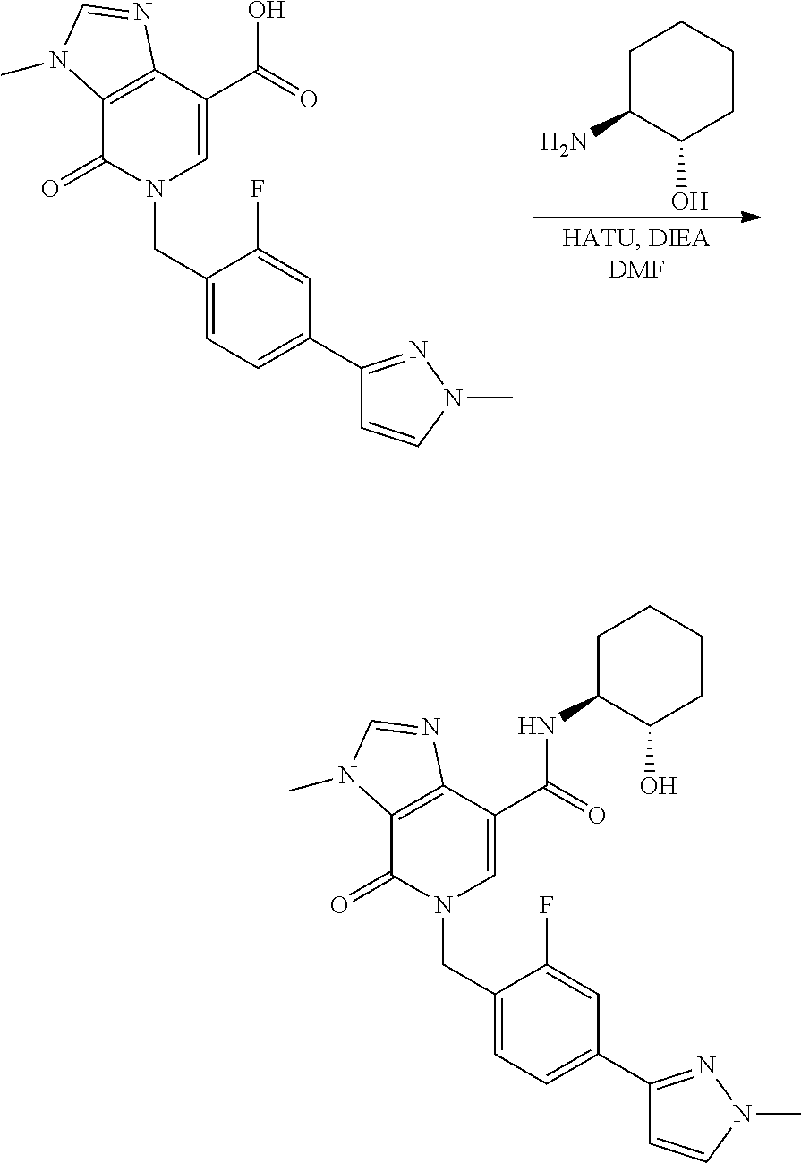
C1(CN2C(=O)C3=C(C(C(=O)NC4C(O)CCCC4)=C2)N=CN3C)=CC=C(C2=NN(C)C=C2)C=C1F.C1(CN2C(=O)C3=C(C(C(=O)O)=C2)N=CN3C)=CC=C(C2=NN(C)C=C2)C=C1F.C1C(N)C(O)CCC1
